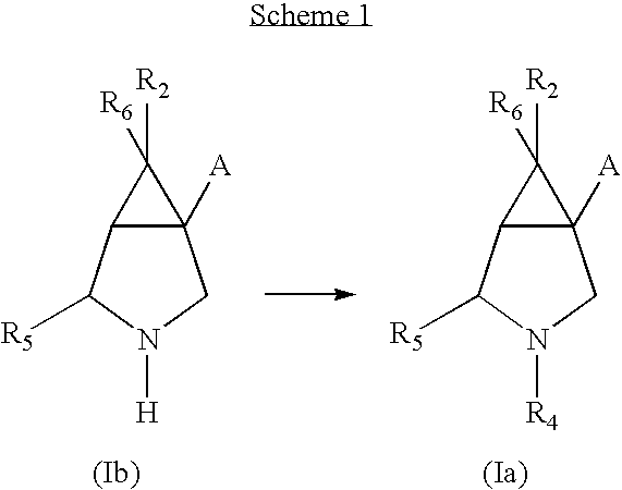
C12([A])C(C([R5])N([H])C1)C2([R2])[R6].C12([A])C(C([R5])N([R4])C1)C2([R2])[R6]
